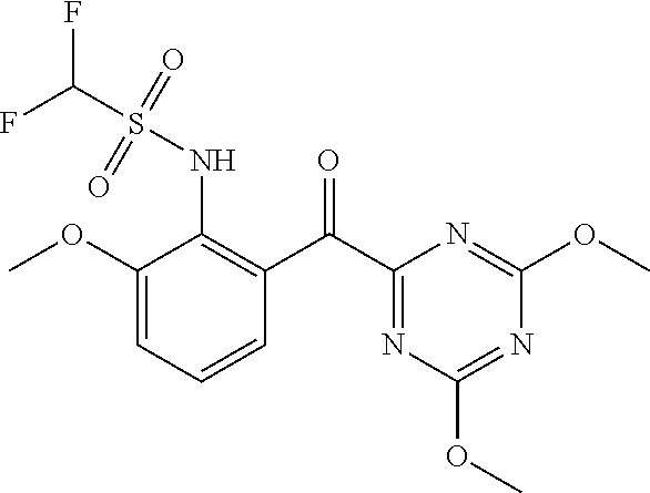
C1(OC)=CC=CC(C(C2=NC(OC)=NC(OC)=N2)=O)=C1NS(=O)(=O)C(F)F
